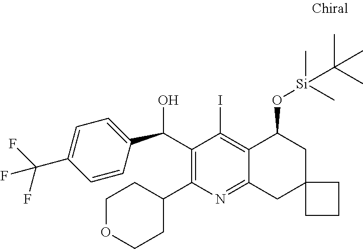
C1(C(O)C2=CC=C(C(F)(F)F)C=C2)=C(C2CCOCC2)N=C2C(=C1I)C(O[Si](C)(C)C(C)(C)C)CC1(C2)CCC1
